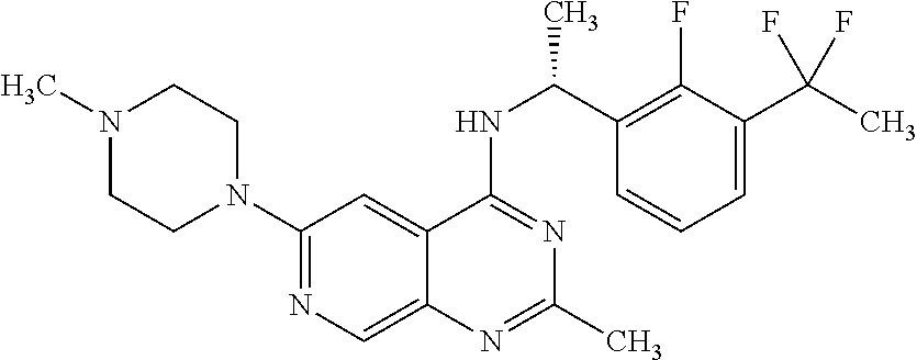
N1(C)CCN(C2=NC=C3C(=C2)C(NC(C2=C(F)C(C(C)(F)F)=CC=C2)C)=NC(C)=N3)CC1
